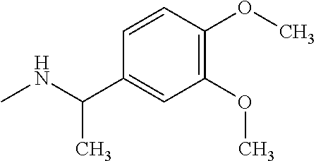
N(C)C(C)C1=CC(OC)=C(OC)C=C1
